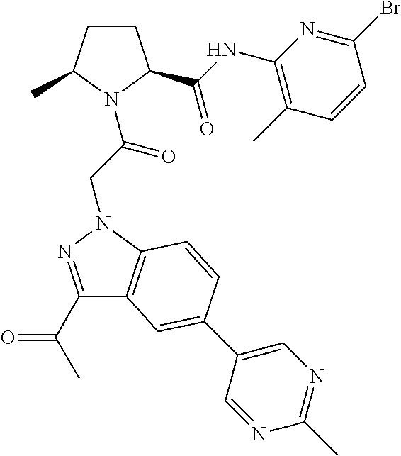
C1(C(C)=O)=NN(CC(N2C(C)CCC2C(NC2=C(C)C=CC(Br)=N2)=O)=O)C2=C1C=C(C1=CN=C(C)N=C1)C=C2
